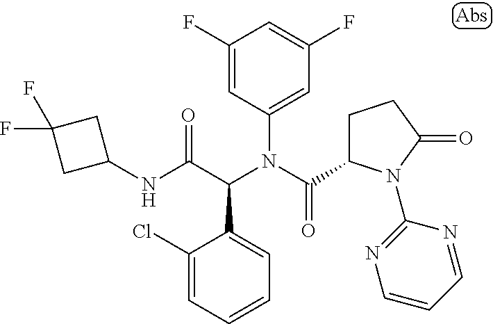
C1=CC=C(Cl)C(C(C(NC2CC(F)(F)C2)=O)N(C(=O)C2CCC(=O)N2C2=NC=CC=N2)C2=CC(F)=CC(F)=C2)=C1
